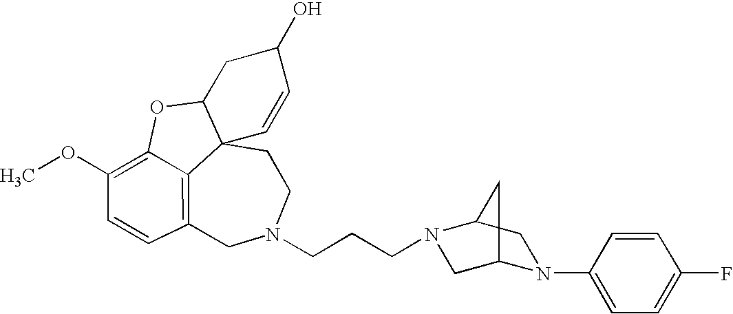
C12=C3C=CC(OC)=C1OC1CC(O)C=CC21CCN(CCCN1CC2N(C4=CC=C(F)C=C4)CC1C2)C3
